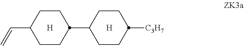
C(C1CCC(C2CCC([C3H7])CC2)CC1)=C.[H].[H]
